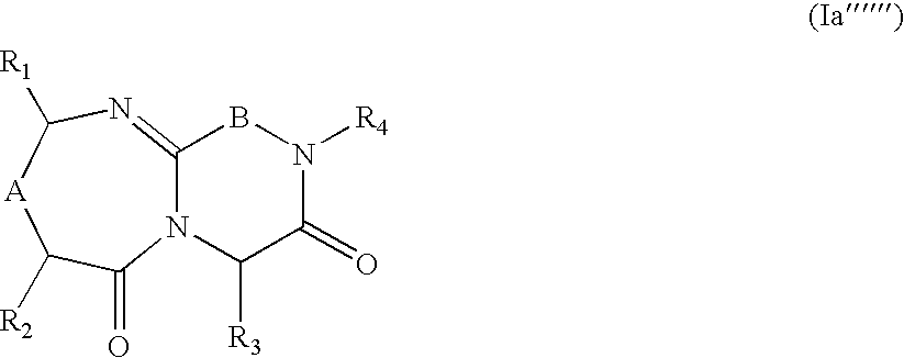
N12C(=NC([R1])[A]C([R2])C1=O)BN([R4])C(=O)C2[R3]
